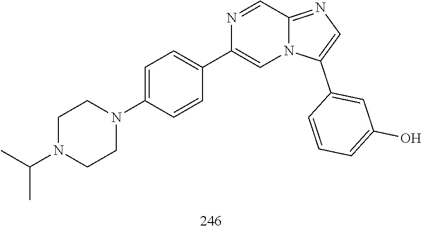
C1CN(C(C)C)CCN1C1=CC=C(C2=CN3C(=NC=C3C3=CC(O)=CC=C3)C=N2)C=C1
